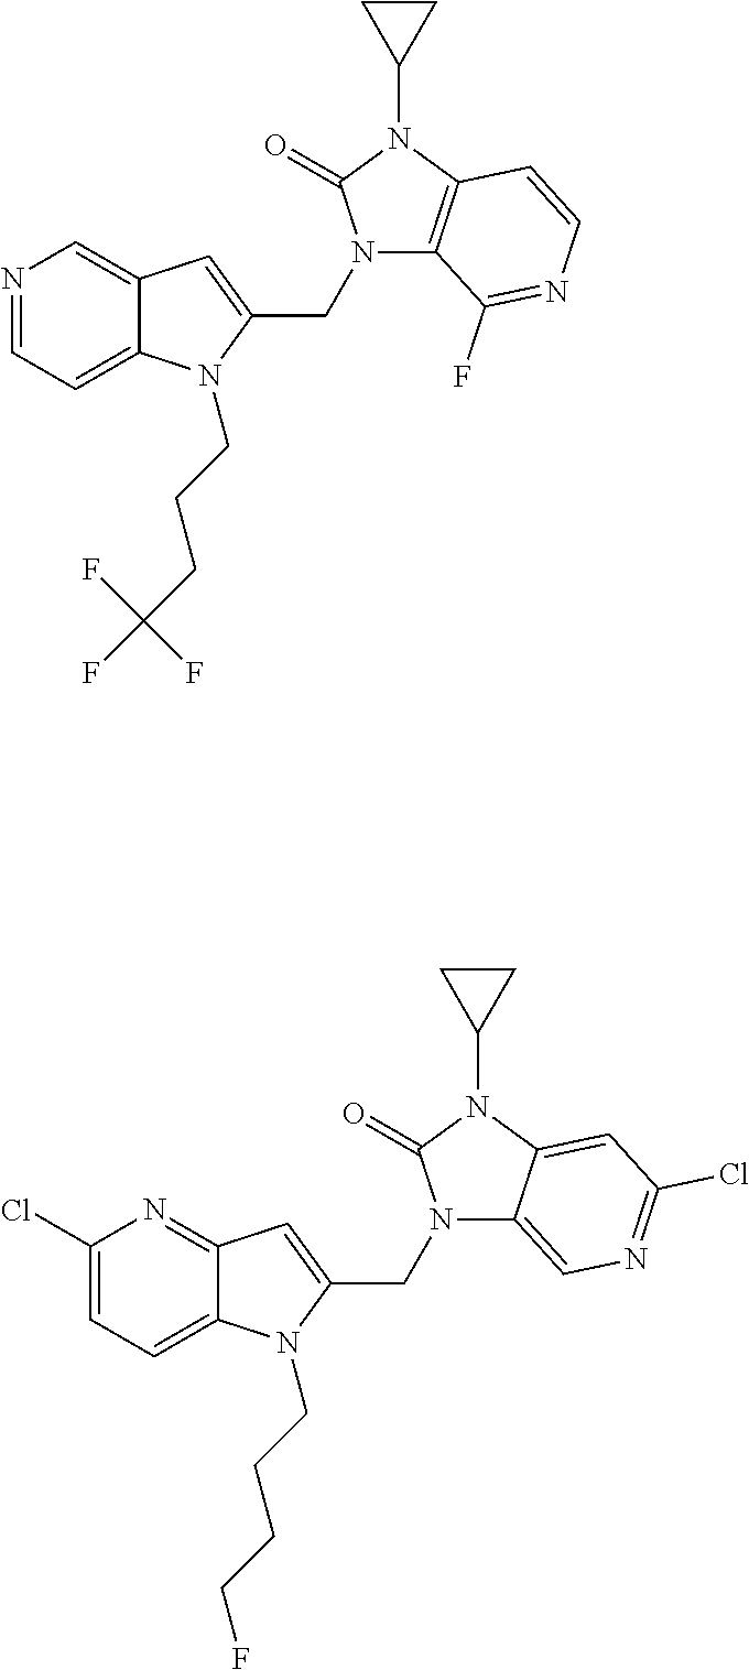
C12=CC=NC=C1C=C(CN1C3=C(N(C4CC4)C1=O)C=CN=C3F)N2CCCC(F)(F)F.C12=CC=C(Cl)N=C1C=C(CN1C3=CN=C(Cl)C=C3N(C3CC3)C1=O)N2CCCCF
